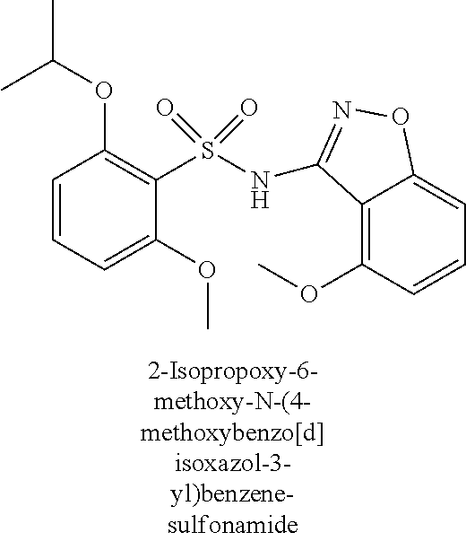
C1=CC=C(OC)C(S(=O)(=O)NC2=NOC3=CC=CC(OC)=C32)=C1OC(C)C
